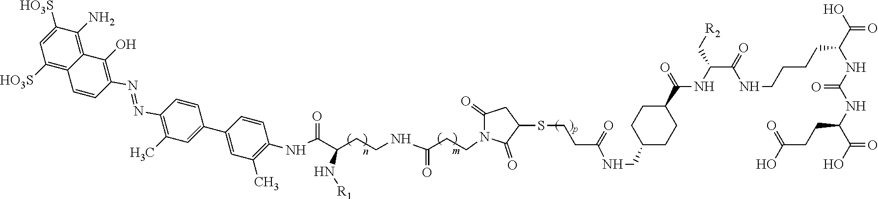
C1C(C(=O)NC(C(=O)NCCCCC(C(O)=O)NC(NC(C(O)=O)CCC(O)=O)=O)C[R2])CCC(CNC(CCSC2CC(=O)N(CCC(NCCC(C(=O)NC3=C(C)C=C(C4=CC(C)=C(N=NC5=C(O)C6=C(N)C([HO3S])=CC([HO3S])=C6C=C5)C=C4)C=C3)N[R1])=O)C2=O)=O)C1
